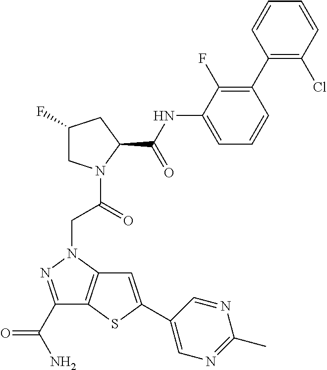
C1(F)CN(C(=O)CN2N=C(C(N)=O)C3=C2C=C(C2=CN=C(C)N=C2)S3)C(C(NC2=CC=CC(C3=C(Cl)C=CC=C3)=C2F)=O)C1
